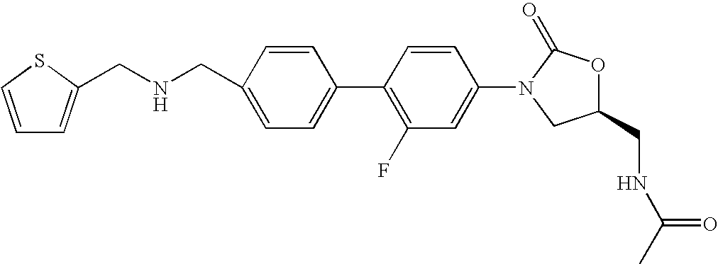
C1=C(CNCC2=CC=CS2)C=CC(C2=C(F)C=C(N3CC(CNC(C)=O)OC3=O)C=C2)=C1
